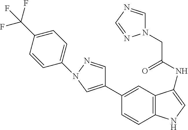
C1(C2=CN(C3=CC=C(C(F)(F)F)C=C3)N=C2)=CC2=C(C=C1)NC=C2NC(CN1C=NC=N1)=O
